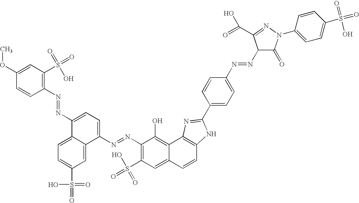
C1(N=NC2=CC=C(N=NC3=C(S(=O)(O)=O)C=C4C(=C3O)C3=C(C=C4)NC(C4=CC=C(N=NC5C(=O)N(C6=CC=C(S(=O)(=O)O)C=C6)N=C5C(=O)O)C=C4)=N3)C3=CC(S(=O)(=O)O)=CC=C32)=C(S(=O)(=O)O)C=C(OC)C=C1
